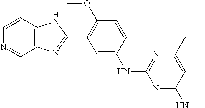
C12=C(C=CN=C1)NC(C1=C(OC)C=CC(NC3=NC(C)=CC(NC)=N3)=C1)=N2
